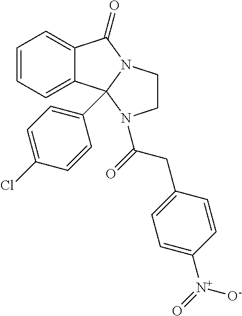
C1=CC=C2C(=C1)C1(C3=CC=C(Cl)C=C3)N(C2=O)CCN1C(=O)CC1=CC=C([N+]([O-])=O)C=C1
